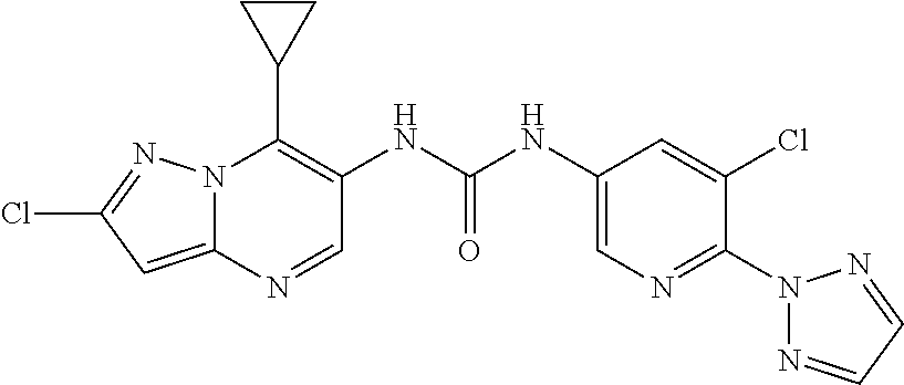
N12C(=CC(Cl)=N1)N=CC(NC(NC1=CN=C(N3N=CC=N3)C(Cl)=C1)=O)=C2C1CC1
